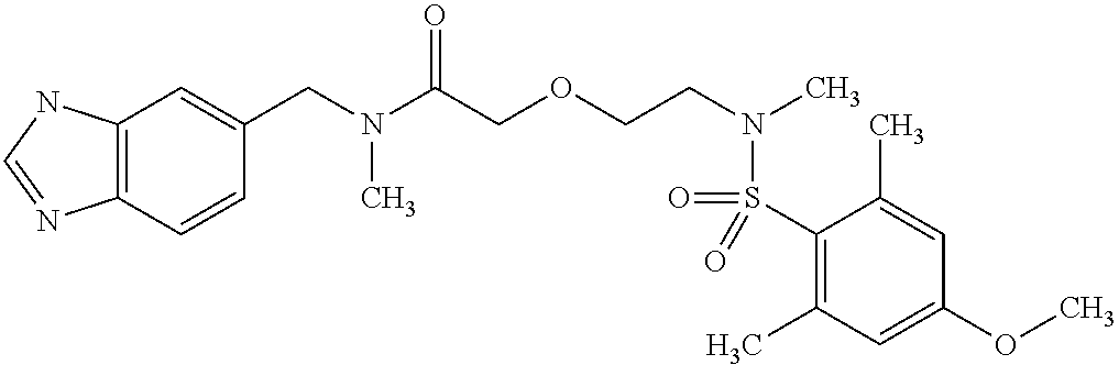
C1(S(=O)(N(CCOCC(N(CC2=CC3=C(C=C2)N=CN3)C)=O)C)=O)=C(C)C=C(OC)C=C1C
